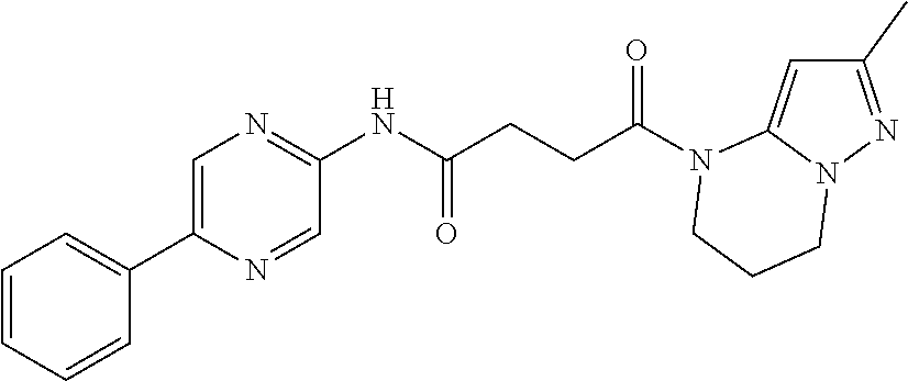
C1(C)=NN2C(=C1)N(C(CCC(NC1=NC=C(C3=CC=CC=C3)N=C1)=O)=O)CCC2
